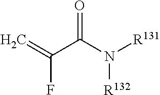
C(F)(=C)C(N([R131])[R132])=O
